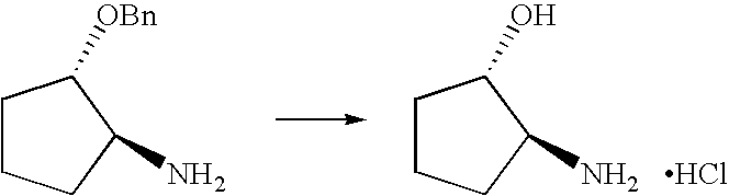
C1CCC(N)C1[OBn].C1CCC(N)C1O.Cl
